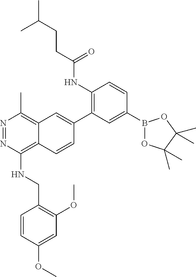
C1(NC(CCC(C)C)=O)=C(C2=CC3=C(C)N=NC(NCC4=C(OC)C=C(OC)C=C4)=C3C=C2)C=C(B2OC(C)(C)C(C)(C)O2)C=C1
